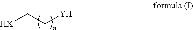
[HX]CC[Y]
